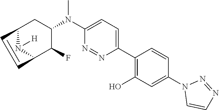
C12N([H])C(C(F)C(N(C3=CC=C(C4=C(O)C=C(N5C=CN=N5)C=C4)N=N3)C)C1)C=C2
